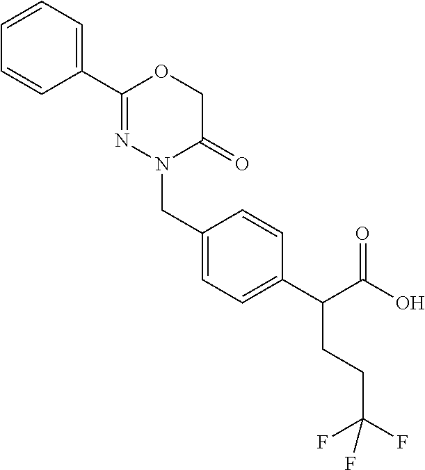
C1(C2=NN(CC3=CC=C(C(C(O)=O)CCC(F)(F)F)C=C3)C(=O)CO2)=CC=CC=C1
